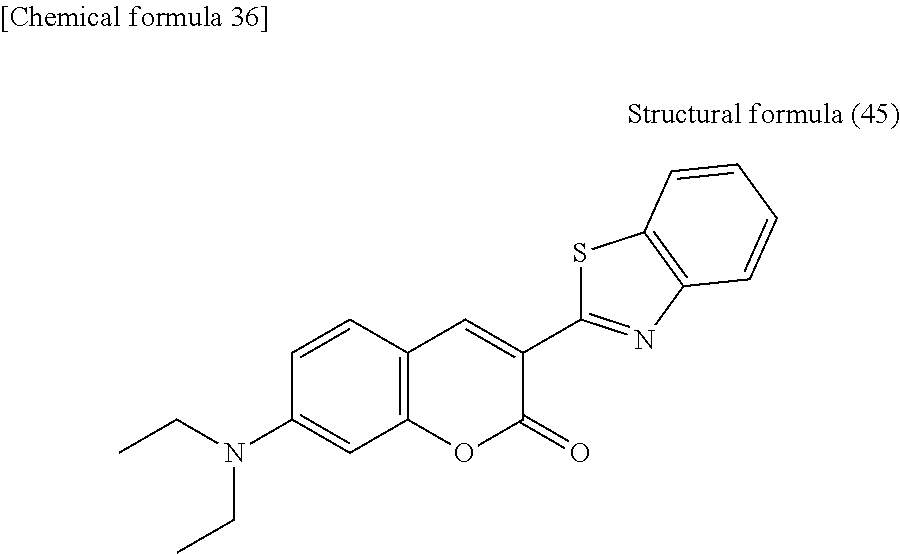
C12=C(C=CC(N(CC)CC)=C1)C=C(C1=NC3=C(S1)C=CC=C3)C(=O)O2
